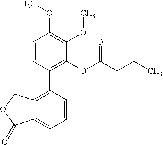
C1=CC(C2=C3C(=CC=C2)C(=O)OC3)=C(OC(CCC)=O)C(OC)=C1OC
